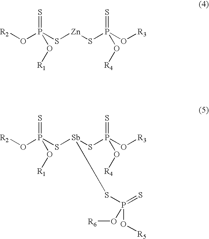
[R2]OP(S[Zn]SP(O[R3])(O[R4])=S)(O[R1])=S.[R2]OP(S[Sb](SP(O[R3])(O[R4])=S)SP(O[R5])(=S)O[R6])(O[R1])=S
